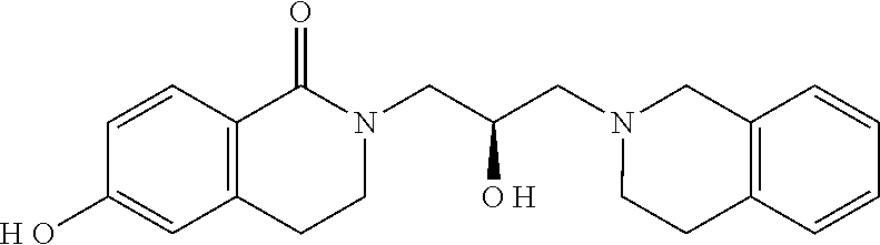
C1=CC2=C(C=C1[H O])CCN(CC([O H])CN1CCC3=C(C1)C=CC=C3)C2=O
